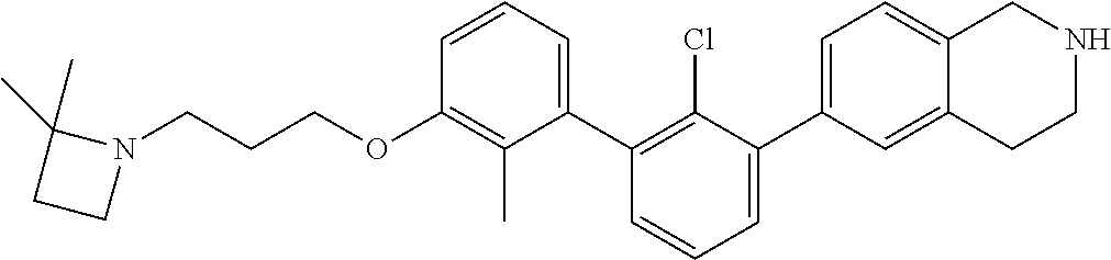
C1(OCCCN2C(C)(C)CC2)=C(C)C(C2=C(Cl)C(C3=CC=C4C(=C3)CCNC4)=CC=C2)=CC=C1
